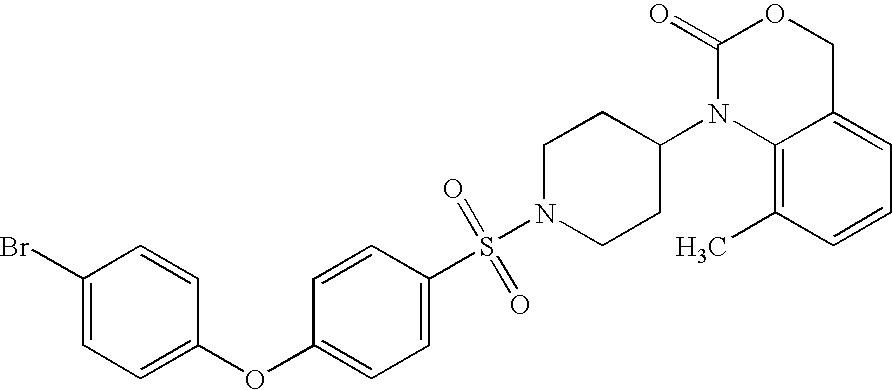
C1(=O)N(C2CCN(S(=O)(=O)C3=CC=C(OC4=CC=C(Br)C=C4)C=C3)CC2)C2=C(C)C=CC=C2CO1
